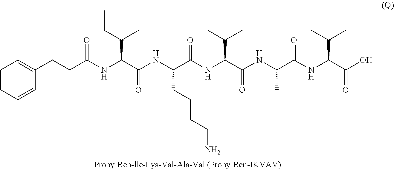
C(NC(C(NC(C(NC(C(NC(C(NC(C(O)=O)C(C)C)=O)C)=O)C(C)C)=O)CCCCN)=O)C(CC)C)(=O)CCC1=CC=CC=C1
